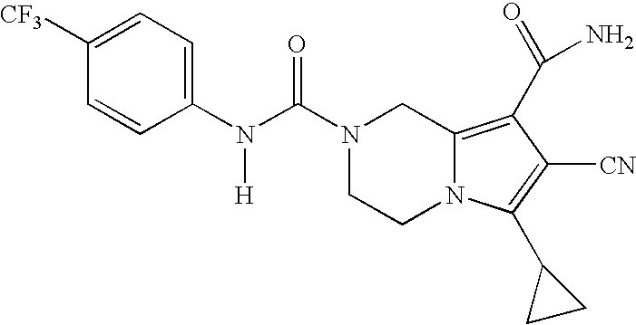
C1=CC(N(C(N2CCN3C(=C(C(N)=O)C([CN])=C3C3CC3)C2)=O)[H])=CC=C1[CF3]
